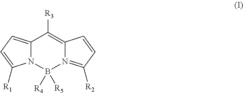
[R3]C1=C2N(=C([R2])C=C2)B([R4])([R5])N2C1=CC=C2[R1]
